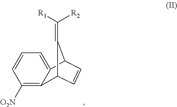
C12=CC=CC([O2N])=C1C1C=CC2C1=C([R1])[R2]
